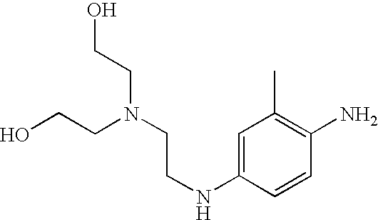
C1=C(NCCN(CCO)CCO)C=CC(N)=C1C
